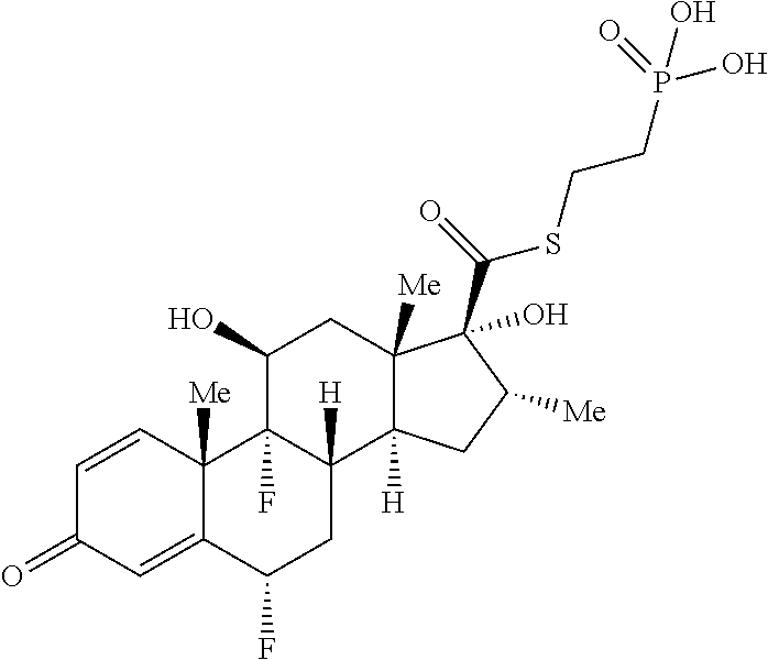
C1=CC2([Me])C(=CC1=O)C(F)CC1([H])C2(F)C(O)CC2([Me])C1([H])CC([Me])C2(C(=O)SCCP(O)(=O)O)O
